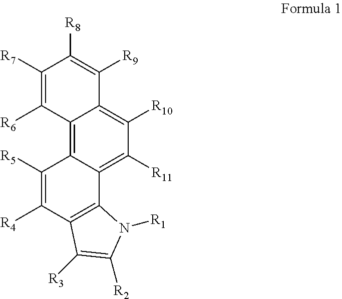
C12=C3C(=C([R11])C([R10])=C1C([R9])=C([R8])C([R7])=C2[R6])C1=C(C([R4])=C3[R5])C([R3])=C([R2])N1[R1]
